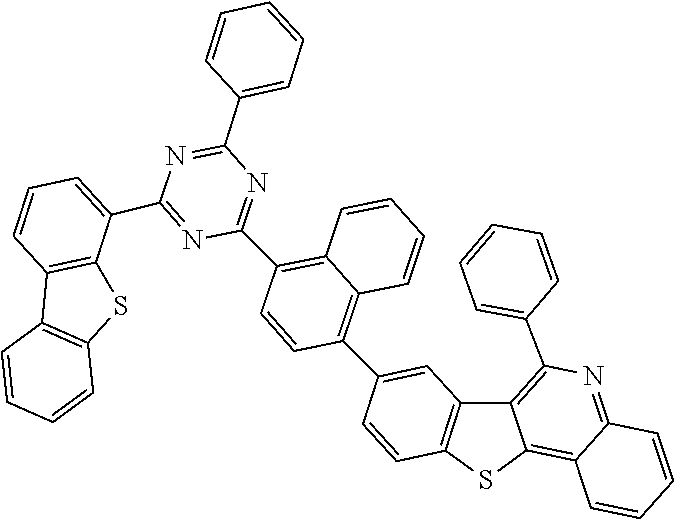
C1=CC(C2=NC(C3=CC=CC4=C3SC3=C4C=CC=C3)=NC(C3=C4C=CC=CC4=C(C4=CC5=C(C=C4)SC4=C6C(=NC(C7=CC=CC=C7)=C54)C=CC=C6)C=C3)=N2)=CC=C1
